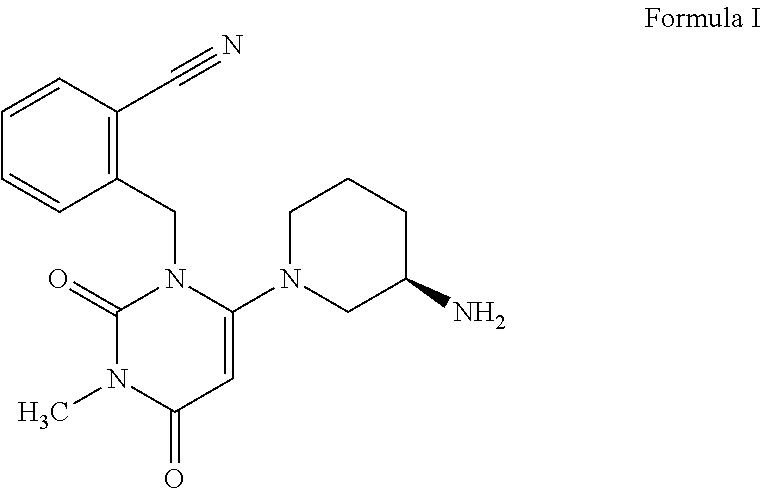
C1(=O)N(C)C(=O)C=C(N2CC(N)CCC2)N1CC1=C(C#N)C=CC=C1
